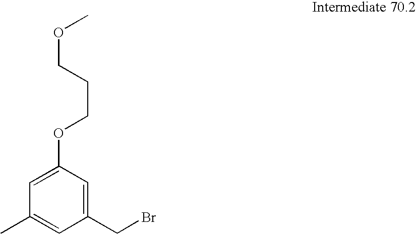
C1=C(OCCCOC)C=C(CBr)C=C1C
